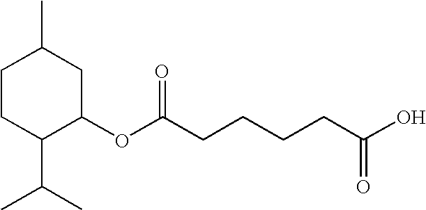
CC1CCC(C(C)C)C(OC(CCCCC(O)=O)=O)C1
